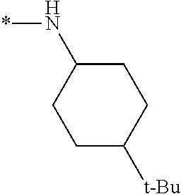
C1CC(N*)CCC1[t-Bu]
